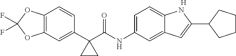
[H].C1(C2(C(NC3=CC=C4C(=C3)C=C(C3CCCC3)N4)=O)CC2)=CC2=C(C=C1)OC(F)(F)O2
